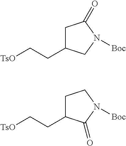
C1C(CC[TsO])CN([Boc])C1=O.C1C(CC[TsO])C(=O)N([Boc])C1
